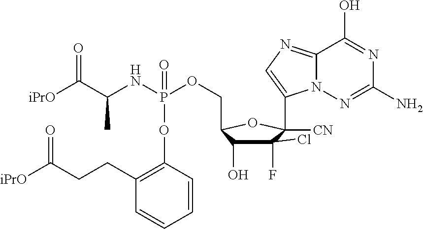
C1(Cl)(F)C(O)C(COP(NC(C([iPrO])=O)C)(=O)OC2=C(CCC([iPrO])=O)C=CC=C2)OC1(C1=CN=C2N1N=C(N)N=C2O)[CN]
